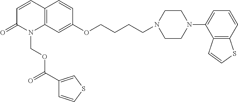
C1=CC2=C(N(COC(=O)C3=CSC=C3)C1=O)C=C(OCCCCN1CCN(C3=CC=CC4=C3C=CS4)CC1)C=C2
